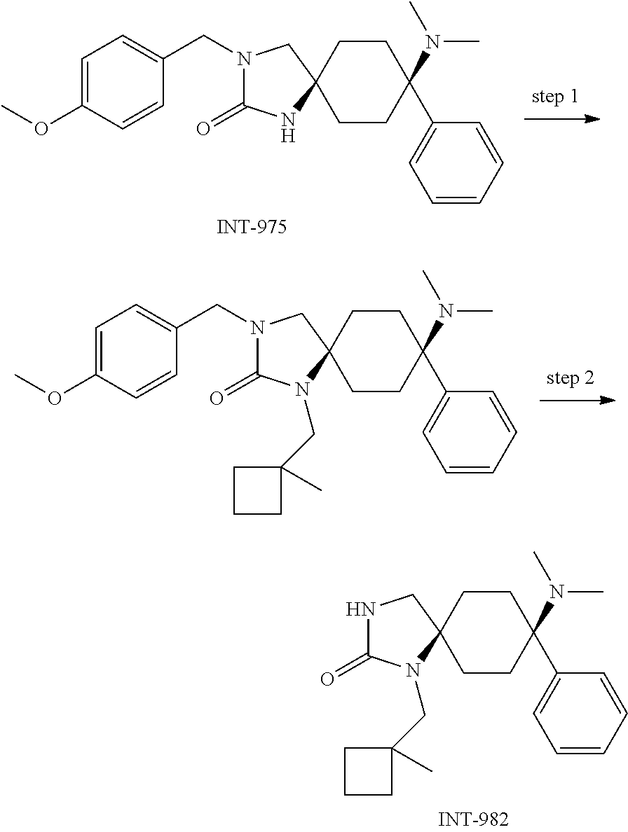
C1CC2(CCC1(N(C)C)C1=CC=CC=C1)NC(=O)N(CC1=CC=C(OC)C=C1)C2.C1CC2(CCC1(N(C)C)C1=CC=CC=C1)N(CC1(C)CCC1)C(=O)N(CC1=CC=C(OC)C=C1)C2.C1CC2(CCC1(N(C)C)C1=CC=CC=C1)N(CC1(C)CCC1)C(=O)NC2
